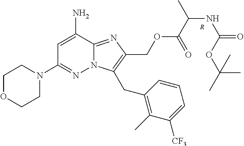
C1=C(N)C2=NC(COC(=O)C(NC(OC(C)(C)C)=O)C)=C(CC3=C(C)C([CF3])=CC=C3)N2N=C1N1CCOCC1.[R]
